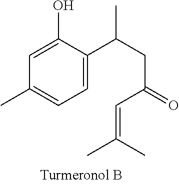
C1(O)=CC(C)=CC=C1C(CC(C=C(C)C)=O)C
